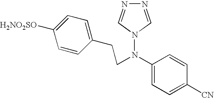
C1([H2NO2SO])=CC=C(CCN(C2=CC=C([CN])C=C2)N2C=NN=C2)C=C1
